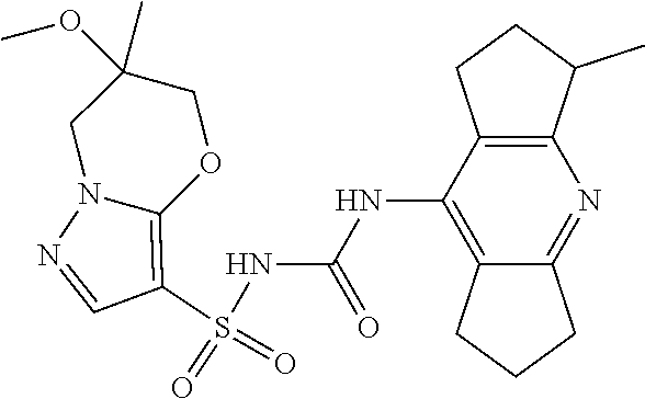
S(NC(NC1=C2C(=NC3=C1CCC3C)CCC2)=O)(C1=C2N(N=C1)CC(OC)(C)CO2)(=O)=O
